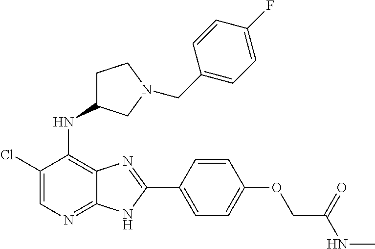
C1(Cl)=CN=C2C(=C1NC1CCN(CC3=CC=C(F)C=C3)C1)N=C(C1=CC=C(OCC(NC)=O)C=C1)N2
